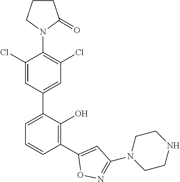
C1(N2C(=O)CCC2)=C(Cl)C=C(C2=CC=CC(C3=CC(N4CCNCC4)=NO3)=C2O)C=C1Cl
